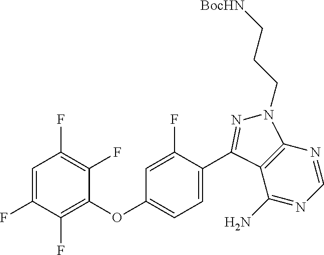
C1=C(F)C(F)=C(OC2=CC=C(C3=NN(CCC[BocHN])C4=C3C(N)=NC=N4)C(F)=C2)C(F)=C1F
